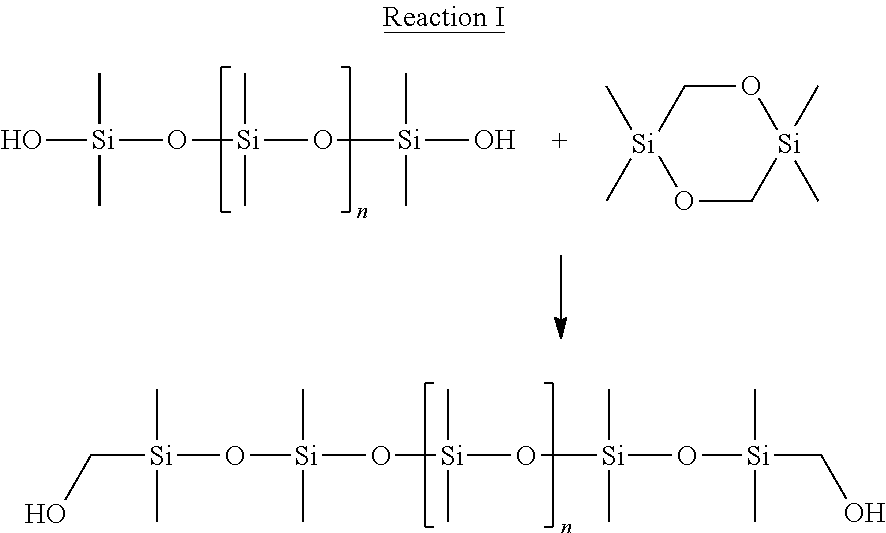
O([Si](C)(C)O[Si](C)(C)O[Si](C)(C)O[Si](CO)(C)C)[Si](CO)(C)C.O[Si](C)(C)O[Si](C)(C)O[Si](C)(C)O.[Si]1(C)(C)OC[Si](C)(C)OC1
